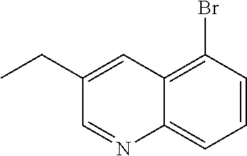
C1(CC)=CC2=C(Br)C=CC=C2N=C1
